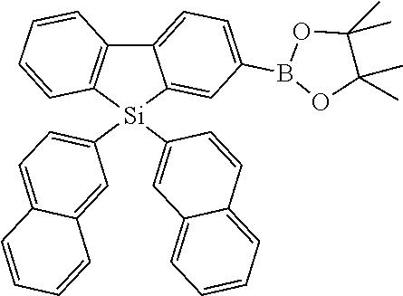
C12=C([Si](C3=CC=C4C(=C3)C=CC=C4)(C3=CC4=CC=CC=C4C=C3)C3=CC(B4OC(C)(C)C(C)(C)O4)=CC=C13)C=CC=C2
